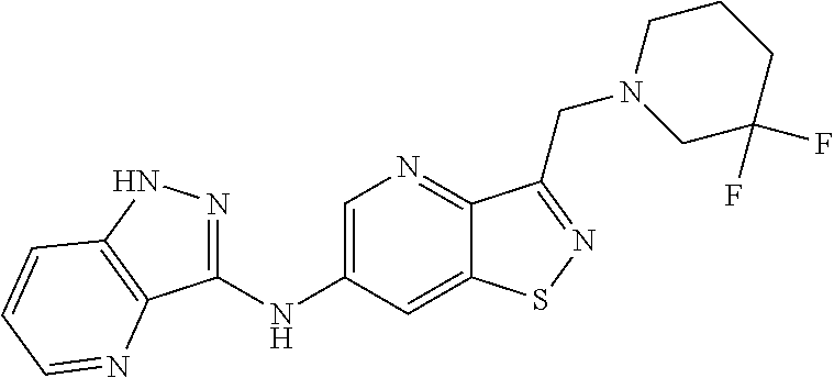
C1(NC2=CN=C3C(=C2)SN=C3CN2CC(F)(F)CCC2)=NNC2=C1N=CC=C2
